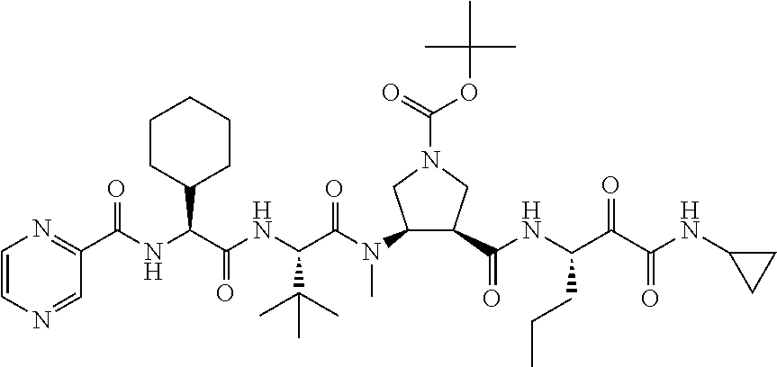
C1(C(NC(C(NC(C(=O)N(C2C(C(=O)NC(C(C(NC3CC3)=O)=O)CCC)CN(C(=O)OC(C)(C)C)C2)C)C(C)(C)C)=O)C2CCCCC2)=O)=NC=CN=C1
